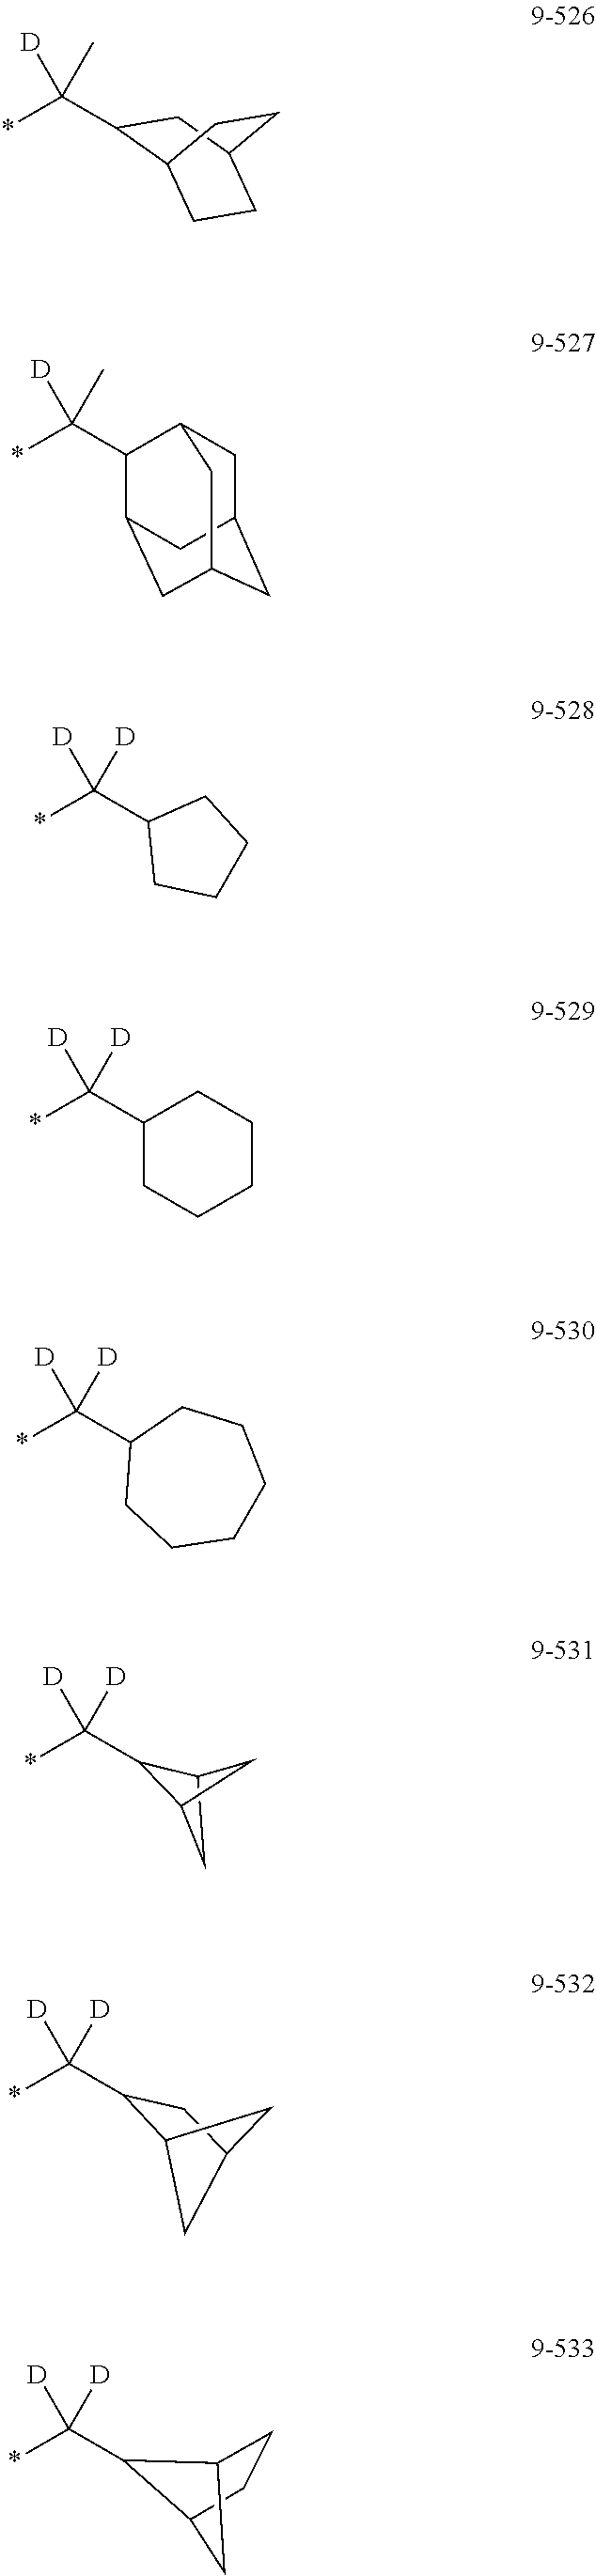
[D]C(*)(C1C2CC1C2)[D].[D]C(*)(C1C2CC(C1)C2)[D].[D]C(*)(C1C2CCC1C2)[D].[D]C(C1CCCC1)(*)[D].[D]C(C1CCCCC1)(*)[D].[D]C(C1CCCCCC1)(*)[D].[D]C(*)(C1C2CCC(C1)CC2)C.[D]C(*)(C1C2CC3CC(CC1C3)C2)C
